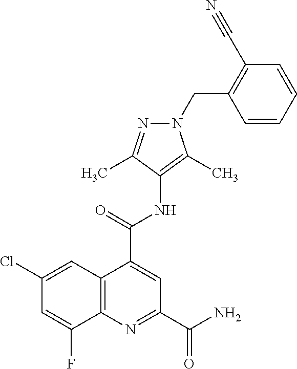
C1(Cl)=CC2=C(N=C(C(N)=O)C=C2C(=O)NC2=C(C)N(CC3=C(C#N)C=CC=C3)N=C2C)C(F)=C1
